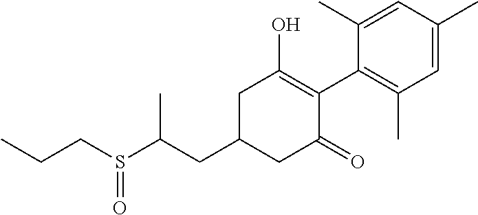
C1(CC(S(CCC)=O)C)CC(=O)C(C2=C(C)C=C(C)C=C2C)=C(O)C1
